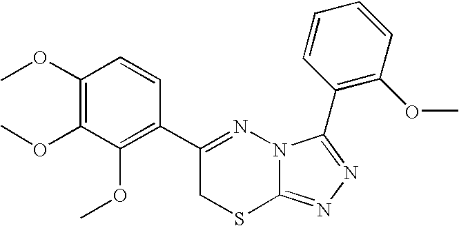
C1(OC)=C(OC)C=CC(C2=NN3C(=NN=C3C3=C(OC)C=CC=C3)SC2)=C1OC
